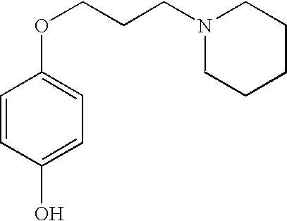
O(CCCN1CCCCC1)C1=CC=C(O)C=C1
